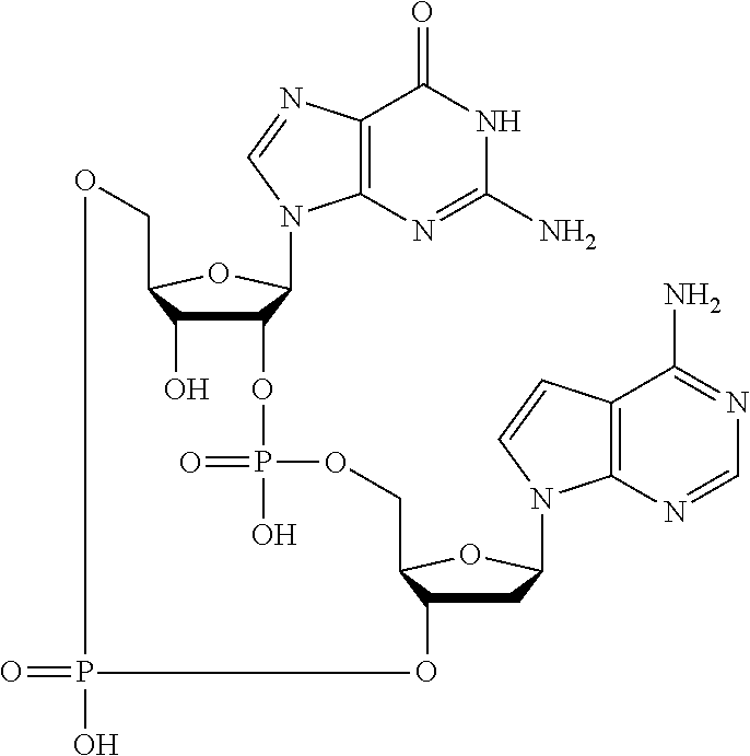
C12=C(N=C(N)NC1=O)N(C1C(OP(=O)(O)OCC3C(O)CC(N4C5=C(C(N)=NC=N5)C=C4)O3)C(O)C(CO)O1)C=N2.O=PO
